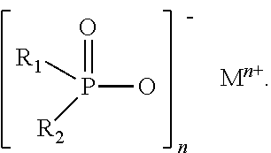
O=P(O)([R2])[R1]
